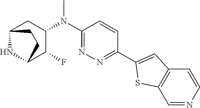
C1(N(C2CC3NC(C2F)CC3)C)=NN=C(C2=CC3=C(S2)C=NC=C3)C=C1
